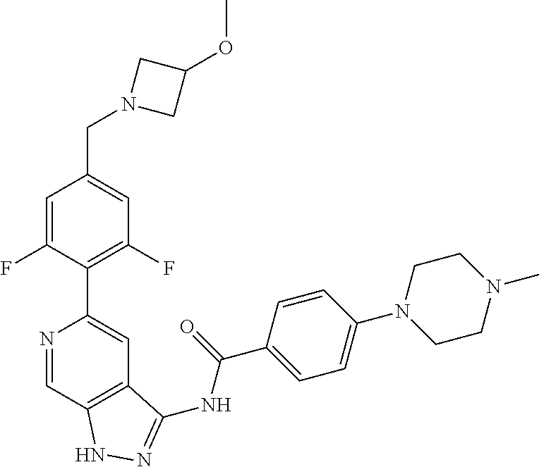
N1=CC2=C(C=C1C1=C(F)C=C(CN3CC(OC)C3)C=C1F)C(NC(C1=CC=C(N3CCN(C)CC3)C=C1)=O)=NN2
